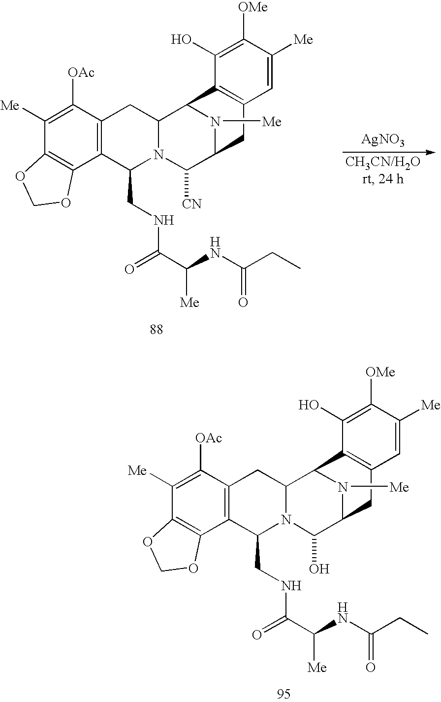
C1([Me])=C([OAc])C2=C(C3=C1OCO3)C(CNC(C(NC(CC)=O)[Me])=O)N1C(C2)C2N([Me])C(C1[CN])CC1=C2C(O)=C([OMe])C([Me])=C1.[AgNO3].C1([Me])=C([OAc])C2=C(C3=C1OCO3)C(CNC(C(NC(CC)=O)[Me])=O)N1C(C2)C2N([Me])C(C1O)CC1=C2C(O)=C([OMe])C([Me])=C1
